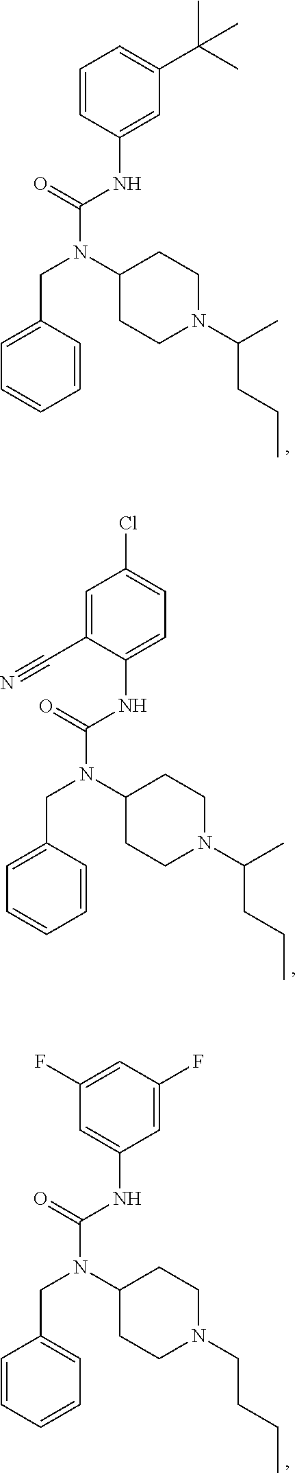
C1=CC(NC(N(C2CCN(C(C)CCC)CC2)CC2=CC=CC=C2)=O)=CC(C(C)(C)C)=C1.C1=C(C#N)C(NC(N(C2CCN(C(C)CCC)CC2)CC2=CC=CC=C2)=O)=CC=C1Cl.C1(F)=CC(F)=CC(NC(N(C2CCN(CCCC)CC2)CC2=CC=CC=C2)=O)=C1
